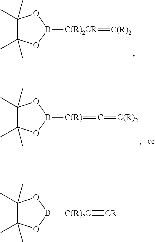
C1(C)(C)C(C)(C)OB([C(R)2CR]=[C(R)2])O1.C1(C)(C)C(C)(C)OB([C(R)]=C=[C(R)2])O1.C1(C)(C)C(C)(C)OB([C(R)2C]#[CR])O1
